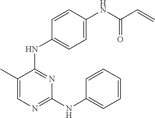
C1(C)=CN=C(NC2=CC=CC=C2)N=C1NC1=CC=C(NC(C=C)=O)C=C1
